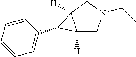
C12([H])CN(CC)CC1([H])C2C1=CC=CC=C1
